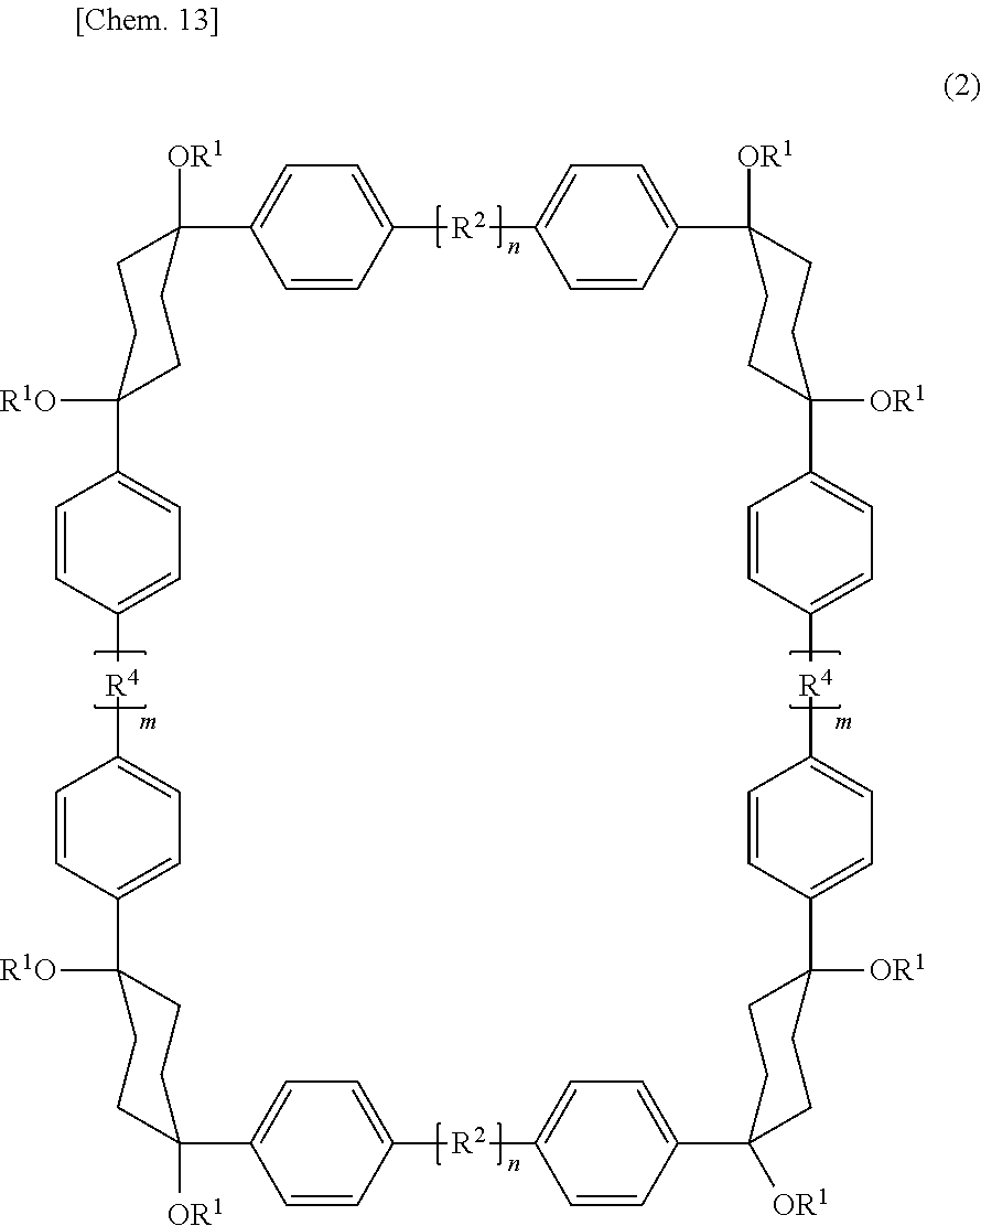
C12=CC=C(C=C1)C1([OR1])CCC([R1O])(CC1)C1=CC=C(C=C1)[R4]C1=CC=C(C=C1)C1([R1O])CCC([OR1])(CC1)C1=CC=C(C=C1)[R2]C1=CC=C(C=C1)C1([OR1])CCC([OR1])(C3=CC=C([R4]C4=CC=C(C5([OR1])CCC([OR1])(C6=CC=C([R2]2)C=C6)CC5)C=C4)C=C3)CC1
